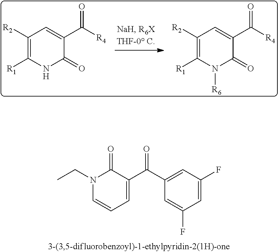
C1([R2])=C([R1])NC(=O)C(C([R4])=O)=C1.C1([R2])=C([R1])N([R6])C(=O)C(C([R4])=O)=C1.CCN1C(=O)C(C(C2=CC(F)=CC(F)=C2)=O)=CC=C1
